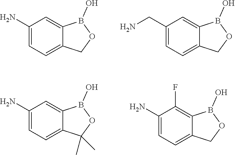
C1(N)=CC=C2C(=C1)B(O)OC2.C1(CN)=CC=C2C(=C1)B(O)OC2.C1(N)=CC=C2C(=C1F)B(O)OC2.C1(N)=CC=C2C(=C1)B(O)OC2(C)C
